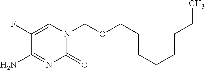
C1(=O)N(COCCCCCCCC)C=C(F)C(N)=N1
